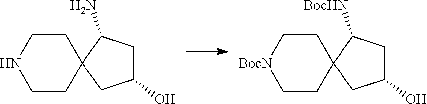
C1CC2(CC[BocN]1)CC(O)CC2[BocHN].C1CC2(CCN1)CC(O)CC2N
